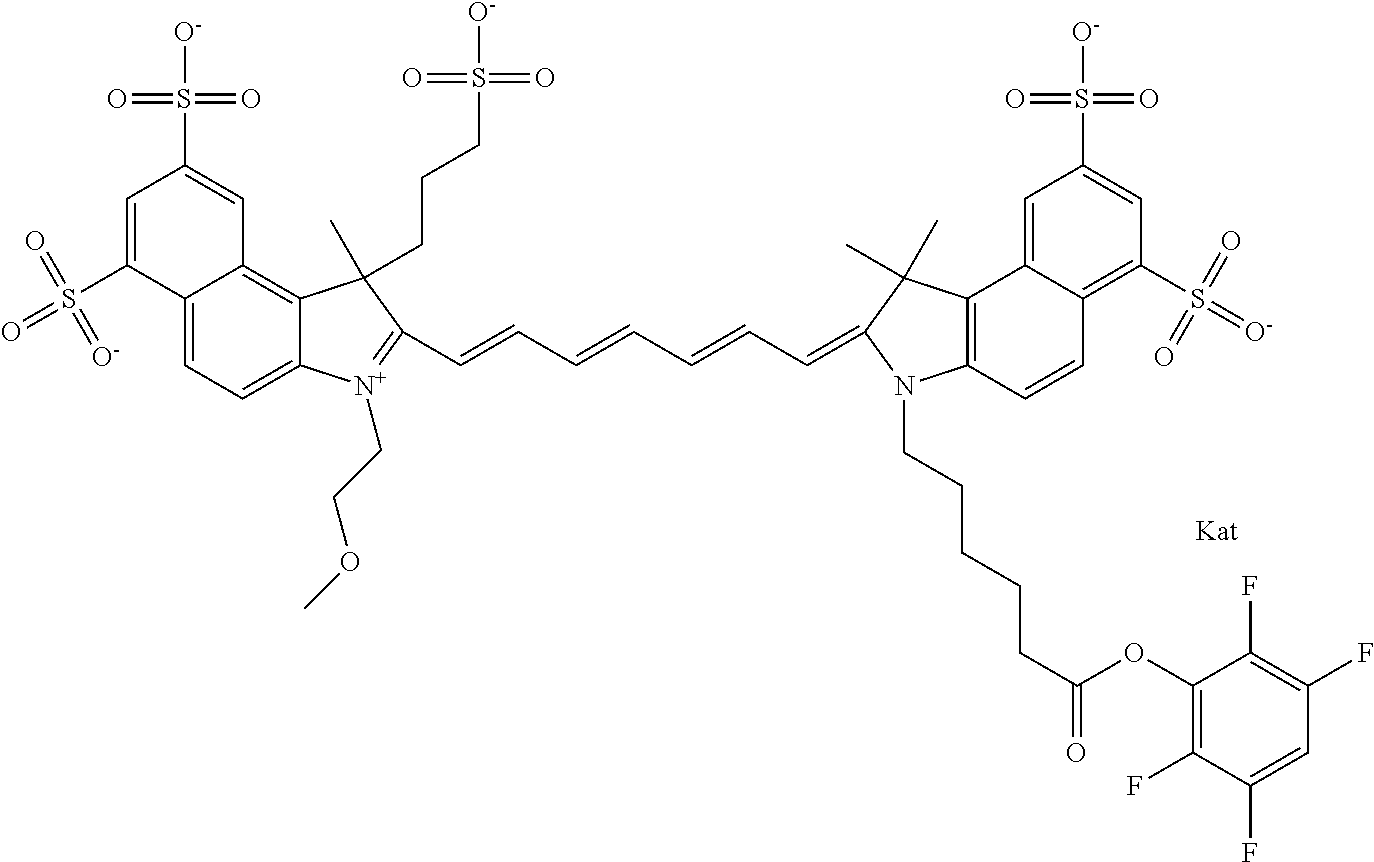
C1=C(S(=[O-])(=O)=O)C2=CC=C3C(=C2C=C1S(=O)(=O)[O-])C(CCCS(=O)(=O)[O-])(C)C(C=CC=CC=CC=C1C(C)(C)C2=C(C=CC4=C(S(=[O-])(=O)=O)C=C(S(=O)(=O)[O-])C=C42)N1CCCCCC(=O)OC1=C(F)C(F)=CC(F)=C1F)=[N+]3CCOC
